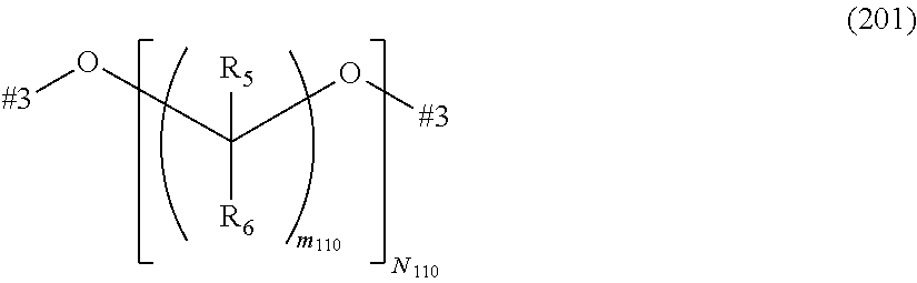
[#3]OC(O[#3])([R6])[R5]
